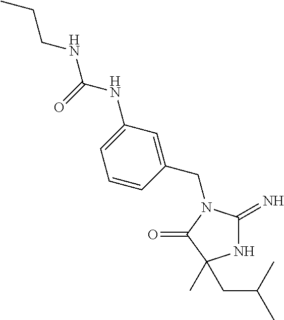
N1C(=N)N(CC2=CC(NC(NCCC)=O)=CC=C2)C(=O)C1(C)CC(C)C
